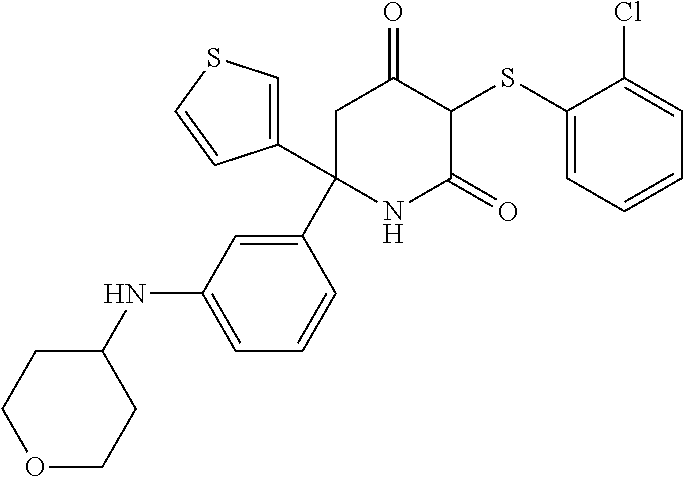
C1(SC2C(=O)CC(C3=CC(NC4CCOCC4)=CC=C3)(C3=CSC=C3)NC2=O)=CC=CC=C1Cl
